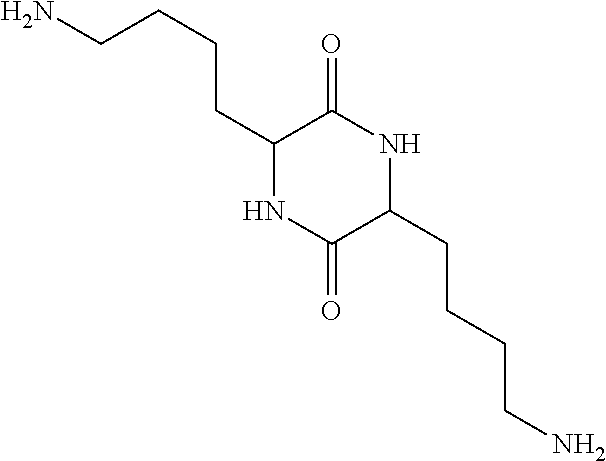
C(CC1NC(=O)C(CCCCN)NC1=O)CCN
